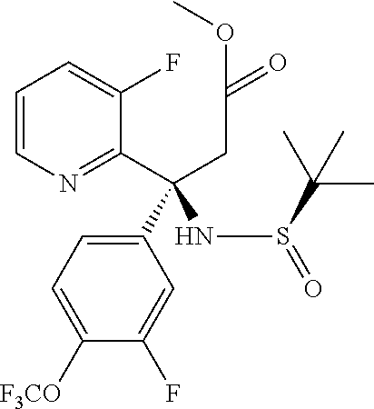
C1=CN=C(C(CC(OC)=O)(C2=CC=C([F3CO])C(F)=C2)NS(C(C)(C)C)=O)C(F)=C1
